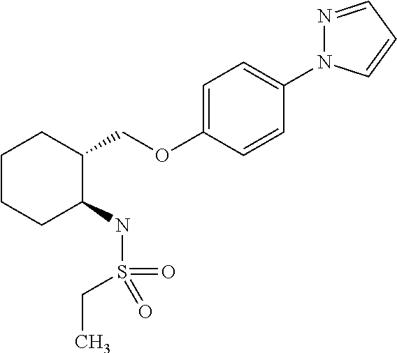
C1CCC(NS(CC)(=O)=O)C(COC2=CC=C(N3N=CC=C3)C=C2)C1
